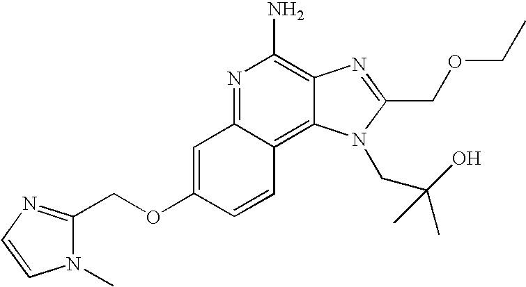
N1=C2C(=C3C(=C1N)N=C(COCC)N3CC(O)(C)C)C=CC(OCC1=NC=CN1C)=C2
